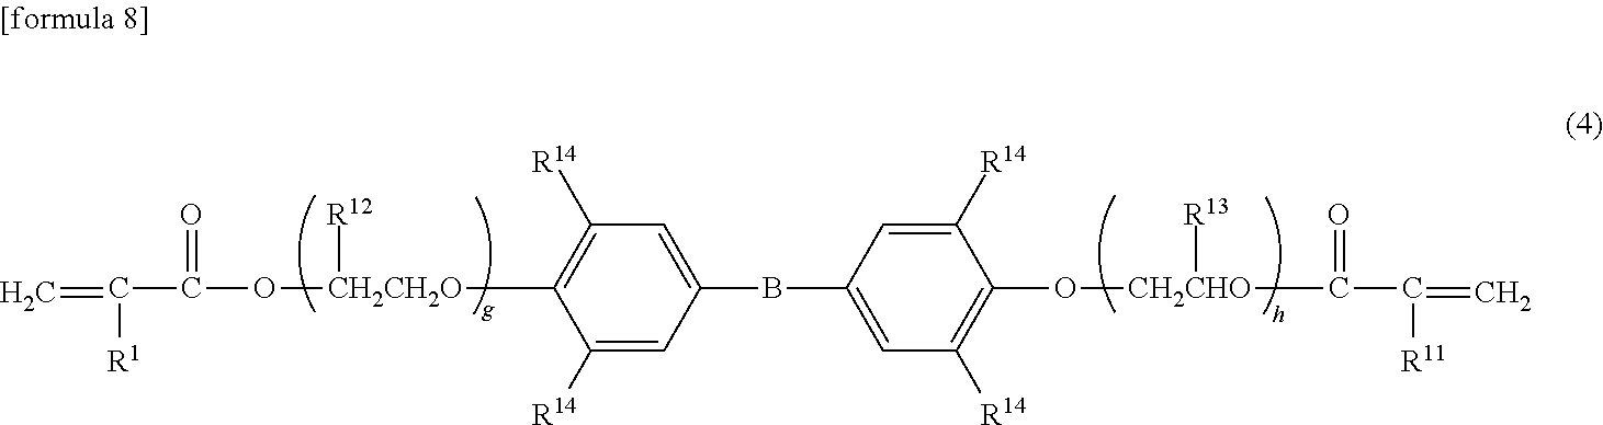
C=C(C(=O)O[CH2CH2O](C1=C([R14])C=C(BC2=CC([R14])=C(O[CH2CHO]([R13])C(C([R11])=C)=O)C([R14])=C2)C=C1[R14])[R12])[R1]
